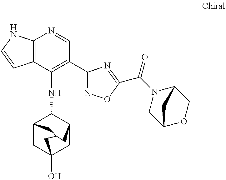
C12=C(C(NC3C4CC5(O)CC3CC(C4)C5)=C(C3=NOC(C(N4CC5OCC4C5)=O)=N3)C=N1)C=CN2
